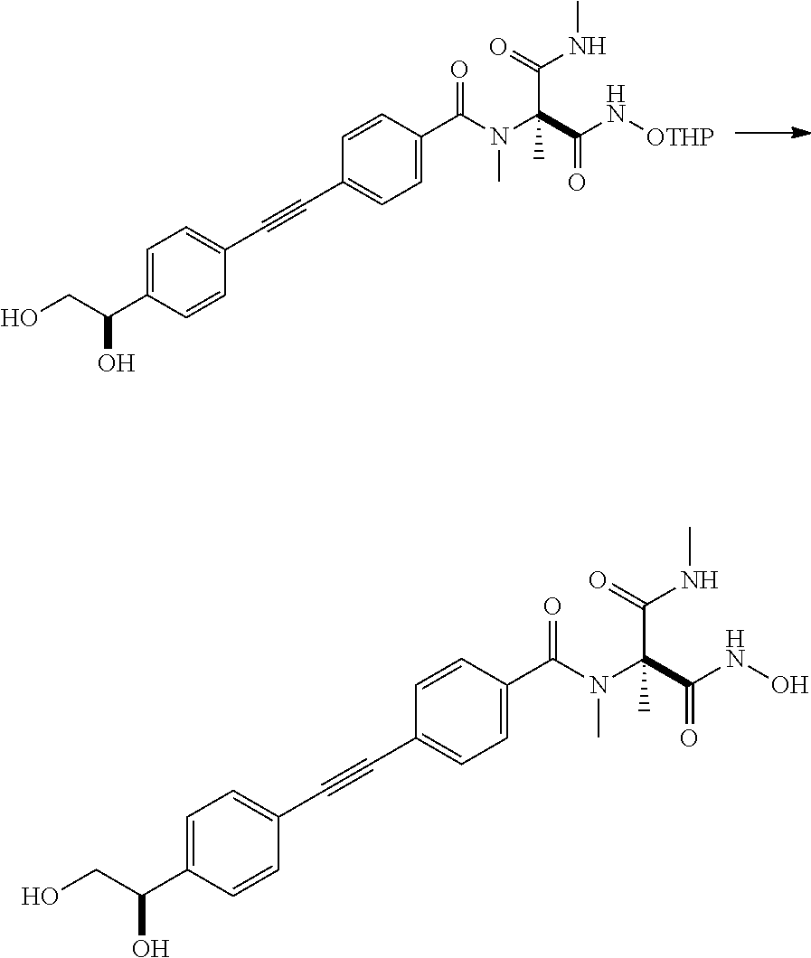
C1=C(C(N(C(C(N[OTHP])=O)(C(=O)NC)C)C)=O)C=CC(C#CC2=CC=C(C(CO)O)C=C2)=C1.C1=C(C(N(C(C(NO)=O)(C(=O)NC)C)C)=O)C=CC(C#CC2=CC=C(C(CO)O)C=C2)=C1
